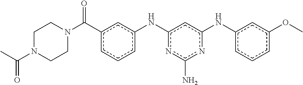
c1(C(N2CCN(C(C)=O)CC2)=O)cccc(Nc2nc(N)nc(Nc3cccc(OC)c3)c2)c1
